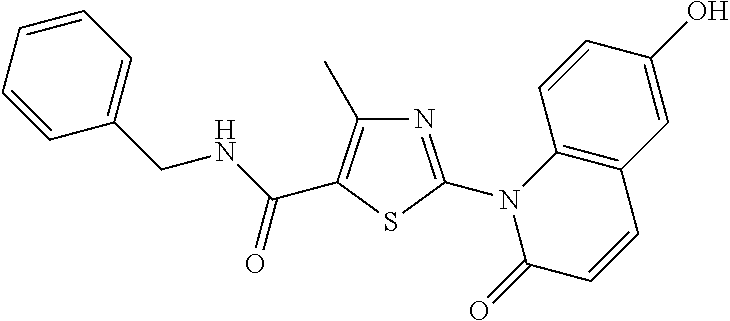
C1(CNC(=O)C2=C(C)N=C(N3C(=O)C=CC4=C3C=CC(O)=C4)S2)=CC=CC=C1
